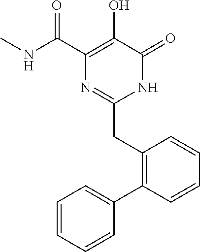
C1(C(NC)=O)=C(O)C(=O)NC(CC2=C(C3=CC=CC=C3)C=CC=C2)=N1
